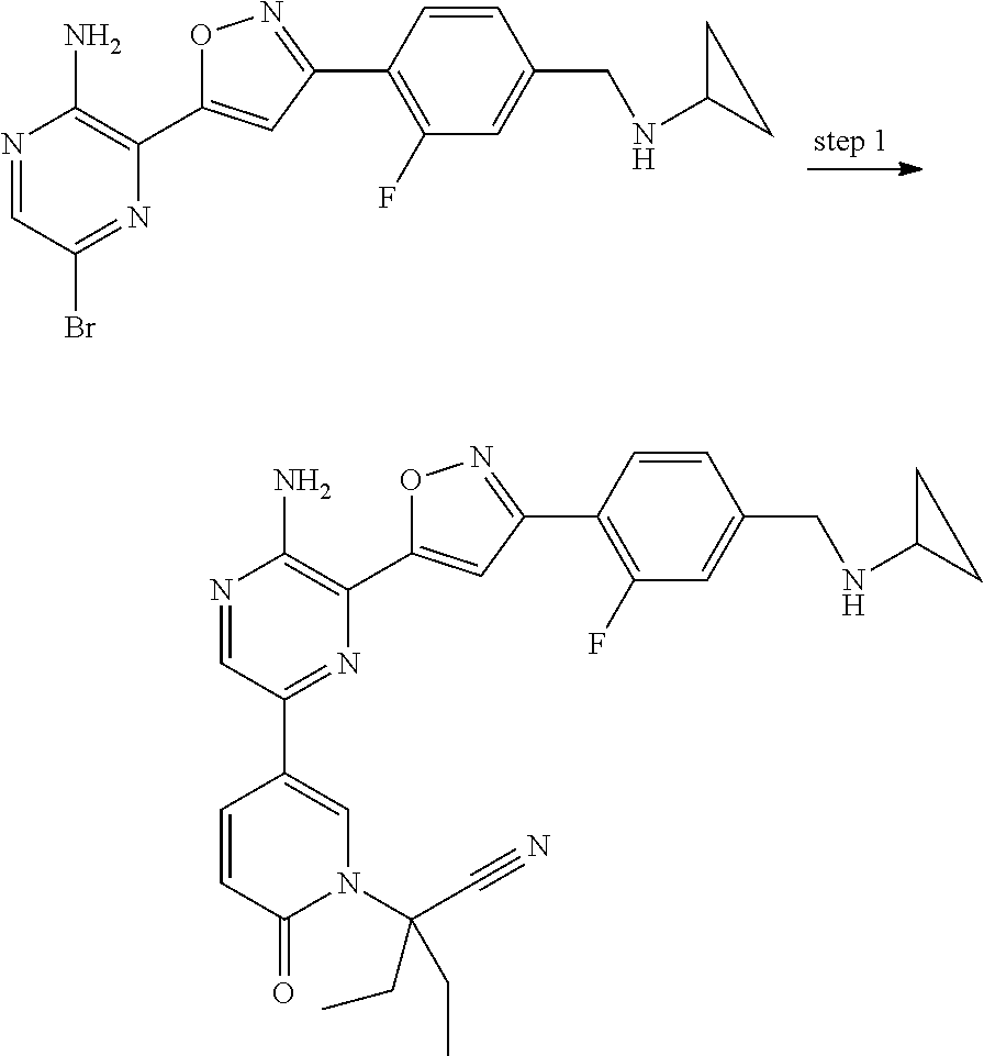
N1=CC(Br)=NC(C2=CC(C3=C(F)C=C(CNC4CC4)C=C3)=NO2)=C1N.N1=CC(C2=CN(C(C#N)(CC)CC)C(=O)C=C2)=NC(C2=CC(C3=C(F)C=C(CNC4CC4)C=C3)=NO2)=C1N
